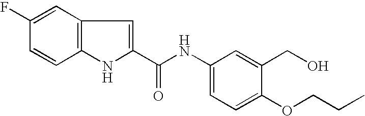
C12=C(C=C(F)C=C1)C=C(C(NC1=CC=C(OCCC)C(CO)=C1)=O)N2
